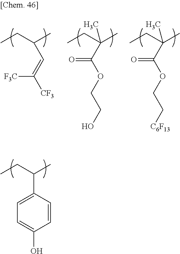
CCC(C)C=C([CF3])[F3C].CCC(C)(C)C(OCCO)=O.CCC(C)(C)C(OCC[C6F13])=O.CCC(C)C1=CC=C(O)C=C1
